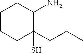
C1CCC(S)(CCC)C(N)C1
